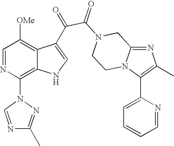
N1=C2N(C(C3=CC=CC=N3)=C1C)CCN(C(=O)C(=O)C1=CNC3=C(N4N=C(C)N=C4)N=CC([OMe])=C31)C2
